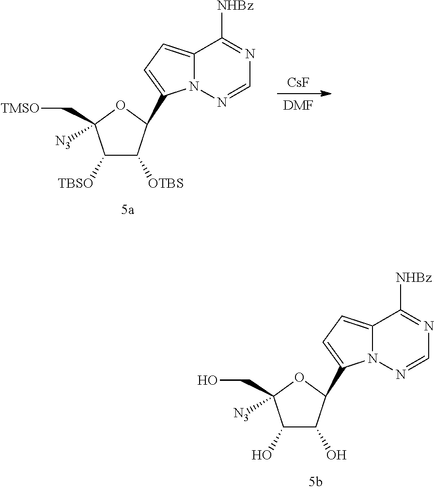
C1(O)C(O)C(C2=CC=C3N2N=CN=C3[NHBz])OC1([N3])CO.[CsF].[DMF].C1([TBSO])C([OTBS])C(C2=CC=C3N2N=CN=C3[NHBz])OC1([N3])C[TMSO]
